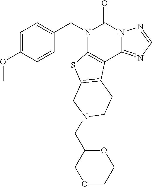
O1C(CN2CC3=C(C4=C(N(CC5=CC=C(OC)C=C5)C(=O)N5C4=NC=N5)S3)CC2)COCC1
